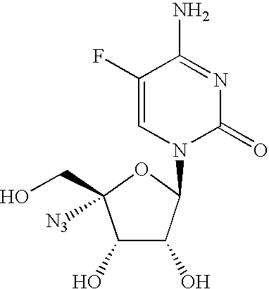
C1(O)C(O)C(N2C(=O)N=C(N)C(F)=C2)OC1(CO)[N3]
